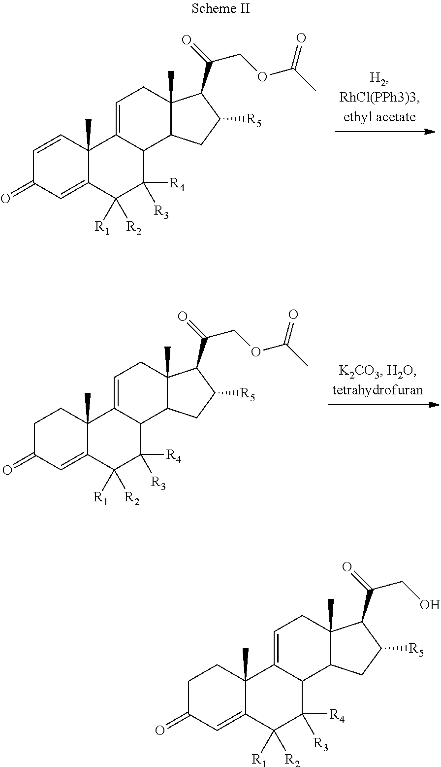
C1C(=O)C=C2C(C)(C1)C1=CCC3(C)C(C1C([R4])([R3])C2([R1])[R2])CC([R5])C3C(=O)COC(=O)C.C1=CC2(C)C(=CC1=O)C([R1])([R2])C([R4])([R3])C1C2=CCC2(C)C1CC([R5])C2C(=O)COC(=O)C.C1C(=O)C=C2C(C)(C1)C1=CCC3(C)C(C1C([R4])([R3])C2([R1])[R2])CC([R5])C3C(=O)CO
